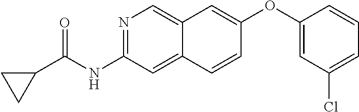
N1=C(NC(C2CC2)=O)C=C2C(=C1)C=C(OC1=CC(Cl)=CC=C1)C=C2
